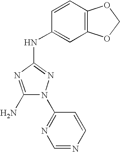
C1(N)=NC(NC2=CC3=C(C=C2)OCO3)=NN1C1=NC=NC=C1
